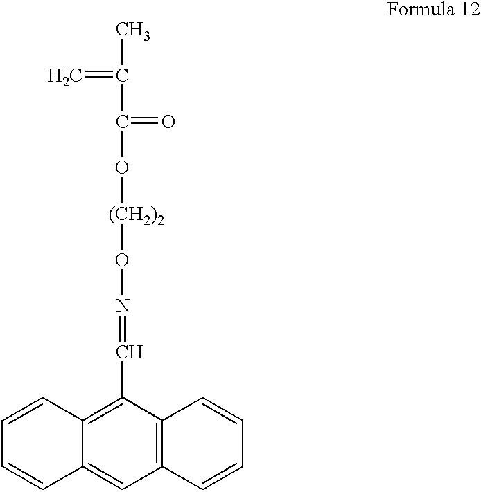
C(=C)(C(=O)O[(CH2)2]ON=CC1=C2C(=CC3=C1C=CC=C3)C=CC=C2)C
